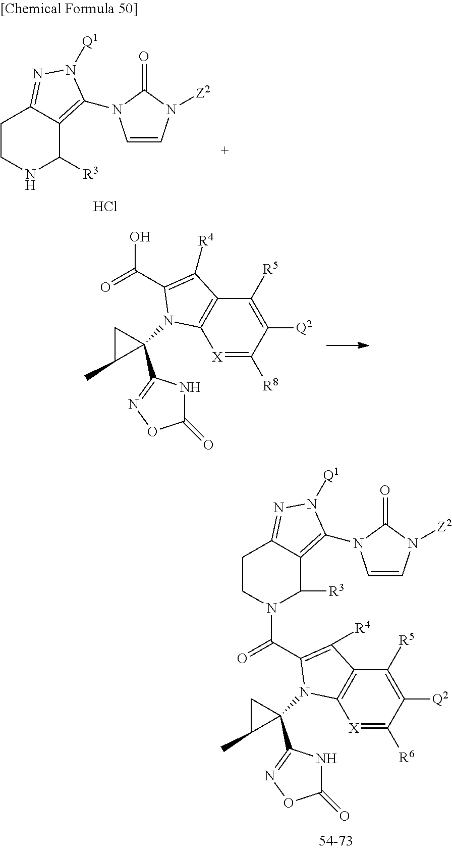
[X]1=C([R6])C([Q2])=C([R5])C2=C1N(C1(C3=NOC(=O)N3)CC1C)C(C(N1CCC3=NN([Q1])C(N4C=CN([Z2])C4=O)=C3C1[R3])=O)=C2[R4].C1CNC([R3])C2=C(N3C=CN([Z2])C3=O)N([Q1])N=C12.Cl.[X]1=C([R8])C([Q2])=C([R5])C2=C1N(C1(C3=NOC(=O)N3)CC1C)C(C(=O)O)=C2[R4]
